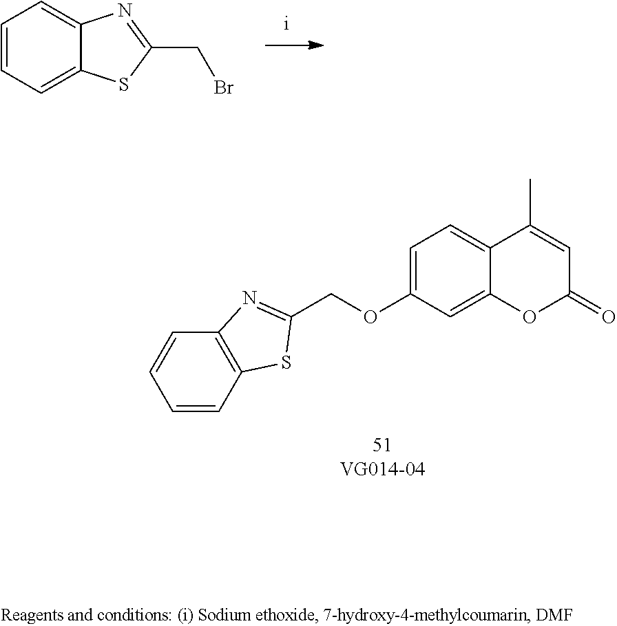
C12=CC=CC=C1SC(CBr)=N2.C1=C(OCC2=NC3=C(S2)C=CC=C3)C=C2C(=C1)C(C)=CC(=O)O2
